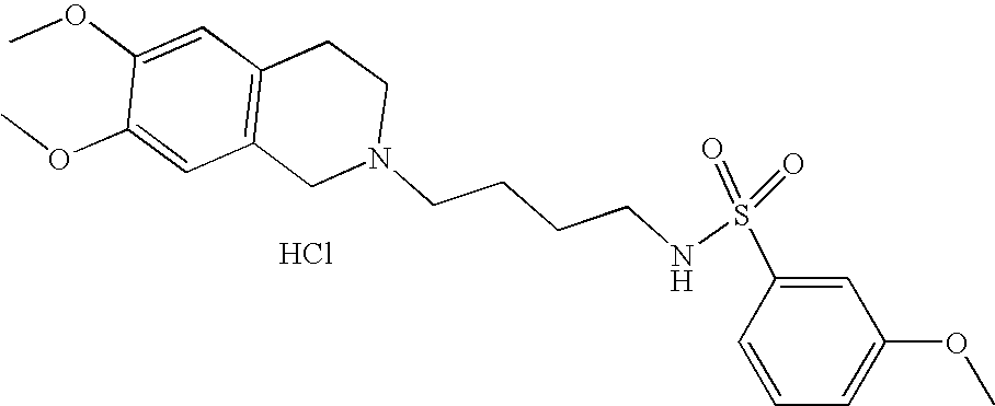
C1=C(OC)C(OC)=CC2=C1CCN(CCCCNS(=O)(=O)C1=CC(OC)=CC=C1)C2.Cl
